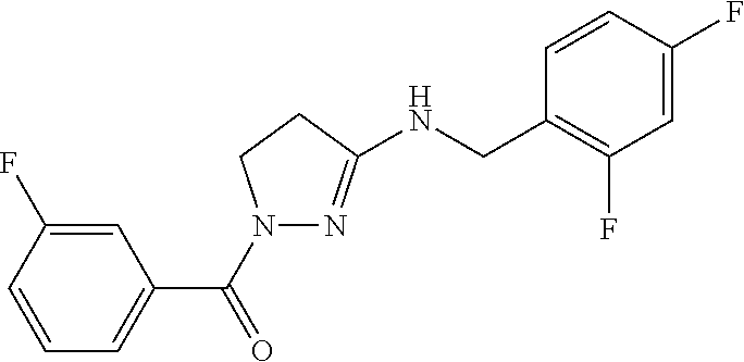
C1=CC=C(C(=O)N2N=C(NCC3=C(F)C=C(F)C=C3)CC2)C=C1F
